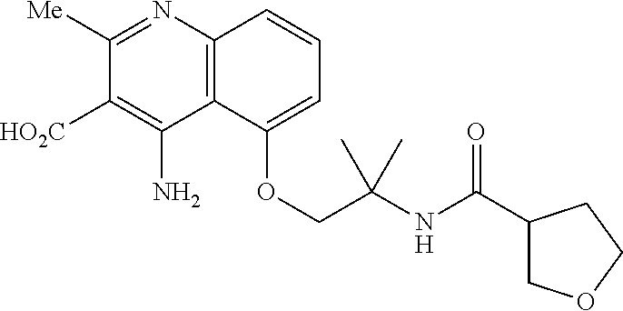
C12=C(N=C([Me])C([HO2C])=C1N)C=CC=C2OCC(NC(C1COCC1)=O)(C)C
